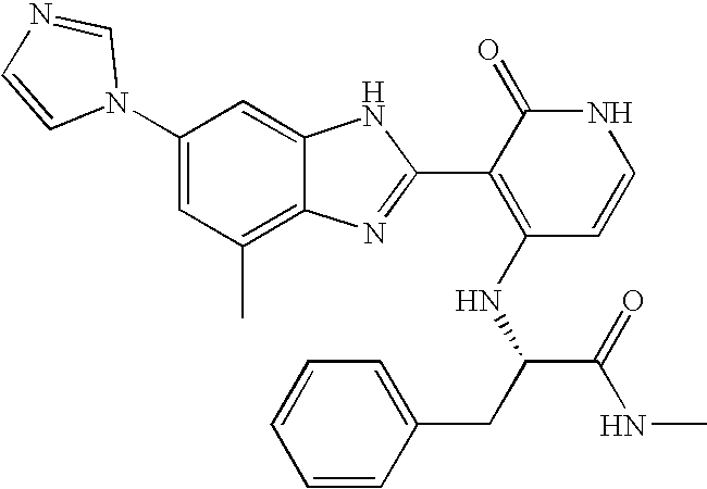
C1(C)=C2C(=CC(N3C=NC=C3)=C1)NC(C1=C(NC(C(NC)=O)CC3=CC=CC=C3)C=CNC1=O)=N2
